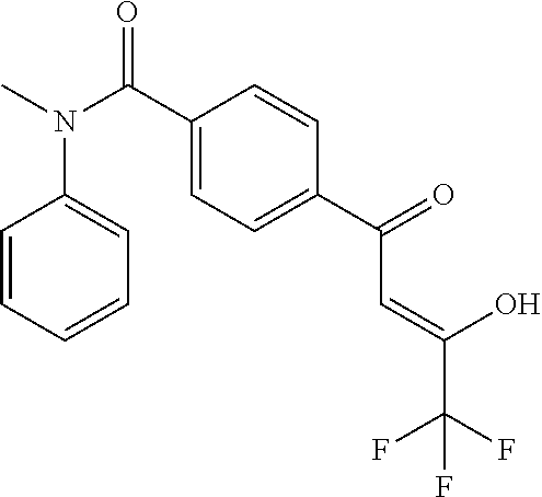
C1=CC=CC=C1N(C)C(C1=CC=C(C(=O)C=C(C(F)(F)F)O)C=C1)=O
